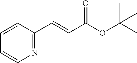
N1=C(C=CC(OC(C)(C)C)=O)C=CC=C1
